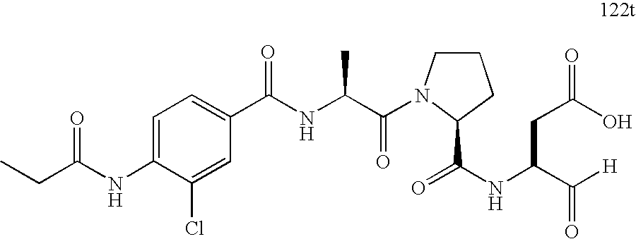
O=C(NC1=CC=C(C(NC(C(=O)N2CCCC2C(=O)NC(CC(O)=O)C(=O)[H])C)=O)C=C1Cl)CC
